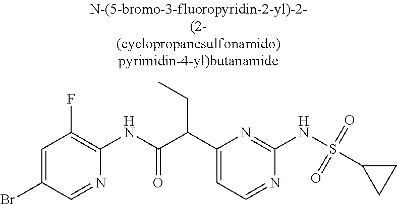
C1(Br)=CC(F)=C(NC(C(C2=CC=NC(NS(C3CC3)(=O)=O)=N2)CC)=O)N=C1
